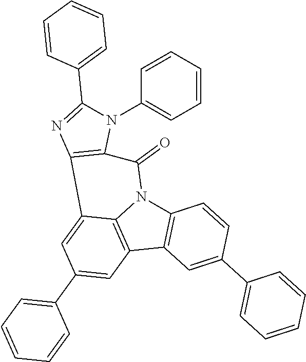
C12=C(C3=C4N1C(=O)C1=C(C4=CC(C4=CC=CC=C4)=C3)N=C(C3=CC=CC=C3)N1C1=CC=CC=C1)C=C(C1=CC=CC=C1)C=C2
